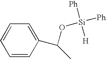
C1=CC(C(C)O[Si]([Ph])([Ph])[H])=CC=C1
